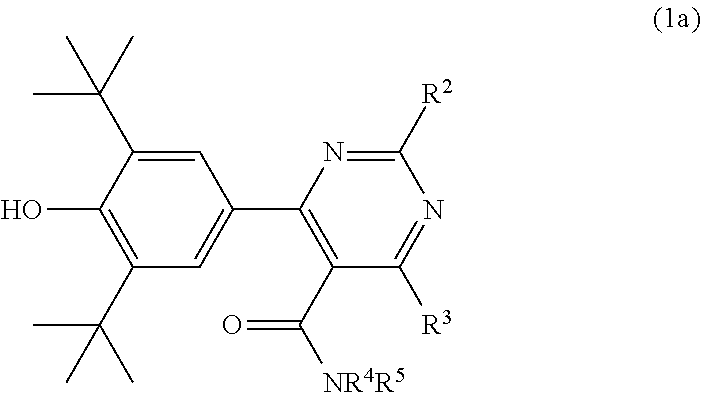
C1([R2])=NC(C2=CC(C(C)(C)C)=C(O)C(C(C)(C)C)=C2)=C(C([NR4R5])=O)C([R3])=N1
